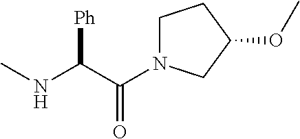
C(=O)(C(NC)[Ph])N1CCC(OC)C1
